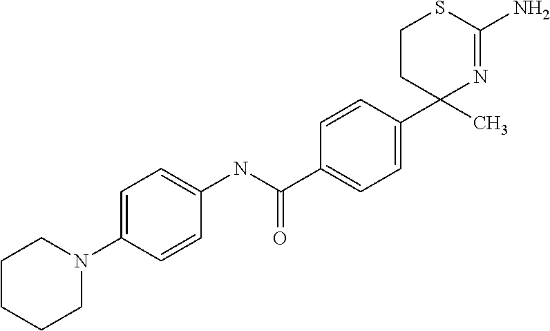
C1=CC(C2(C)CCSC(N)=N2)=CC=C1C(=O)NC1=CC=C(N2CCCCC2)C=C1
